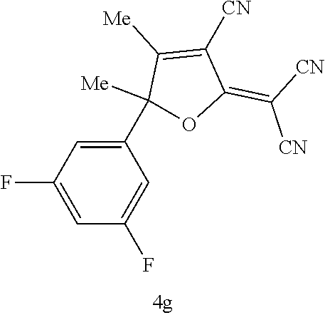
C1(C2([Me])OC(=C([CN])[CN])C([CN])=C2[Me])=CC(F)=CC(F)=C1
